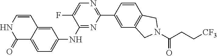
C1=CNC(=O)C2=CC=C(NC3=NC(C4=CC5=C(C=C4)CN(C(CC[CF3])=O)C5)=NC=C3F)C=C12
